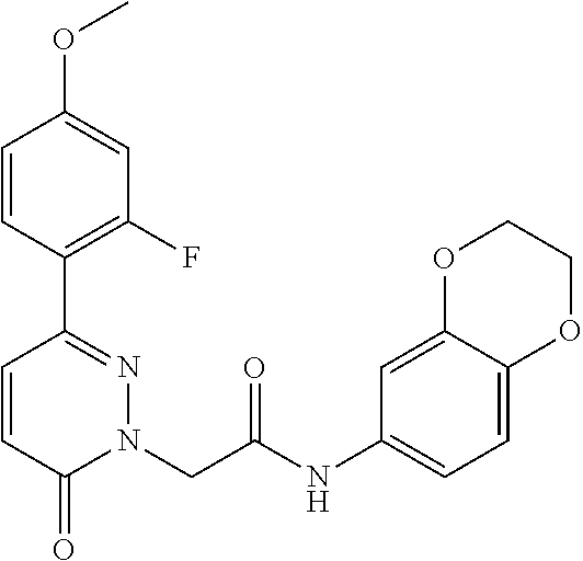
C1=CC(C2=NN(CC(NC3=CC=C4C(=C3)OCCO4)=O)C(=O)C=C2)=C(F)C=C1OC
